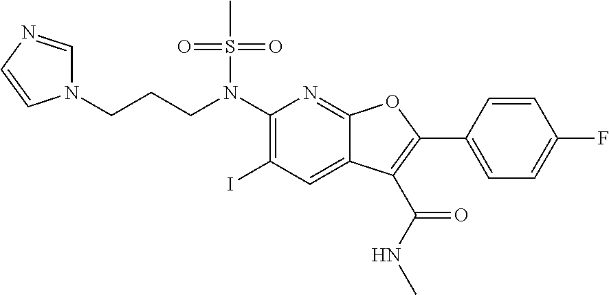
N(C1=C(I)C=C2C(=N1)OC(C1=CC=C(F)C=C1)=C2C(NC)=O)(S(C)(=O)=O)CCCN1C=NC=C1
